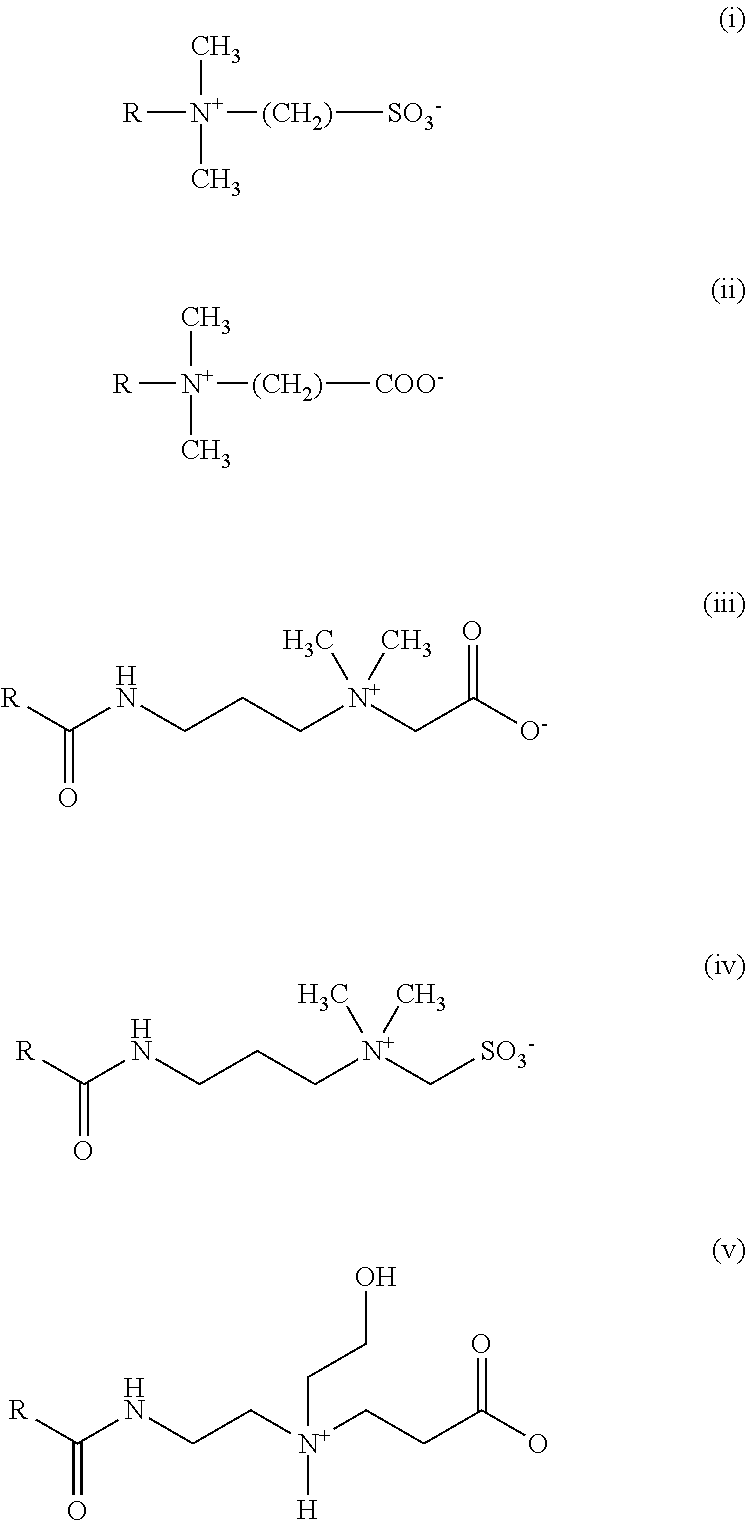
[R][N+](C)(C)[(CH2)][SO3-].[R][N+](C)(C)[(CH2)][COO-].C(NCCC[N+](CC([O-])=O)(C)C)([R])=O.C(NCCC[N+](C[SO3-])(C)C)([R])=O.C(NCC[N+]([H])(CCO)CCC(O)=O)([R])=O
